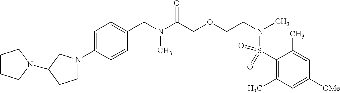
C(N(C(COCCN(S(C1=C(C)C=C([OMe])C=C1C)(=O)=O)C)=O)C)C1=CC=C(N2CCC(N3CCCC3)C2)C=C1
